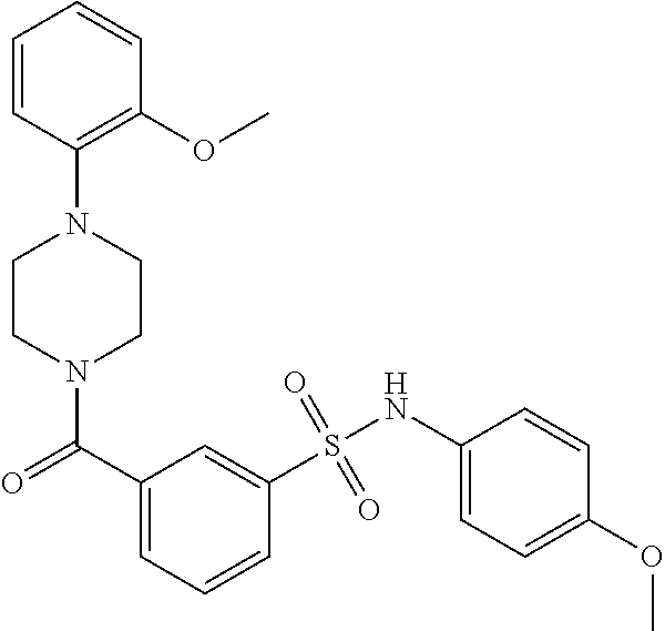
C1=CC(N2CCN(C(C3=CC=CC(S(NC4=CC=C(OC)C=C4)(=O)=O)=C3)=O)CC2)=C(OC)C=C1
